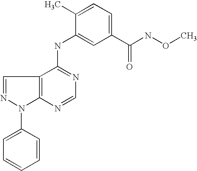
C1=CC=CC(N2C3=C(C=N2)C(NC2=CC(C(NOC)=O)=CC=C2C)=NC=N3)=C1
